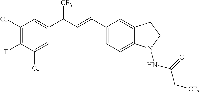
C1(C=CC(C2=CC(Cl)=C(F)C(Cl)=C2)[CF3])=CC=C2C(=C1)CCN2NC(C[CF3])=O
